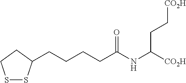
S1SC(CCCCC(NC([CO2H])CC[CO2H])=O)CC1
